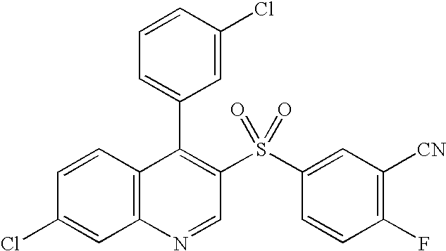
C12=C(C=CC(Cl)=C1)C(C1=CC=CC(Cl)=C1)=C(S(C1=CC([CN])=C(F)C=C1)(=O)=O)C=N2
